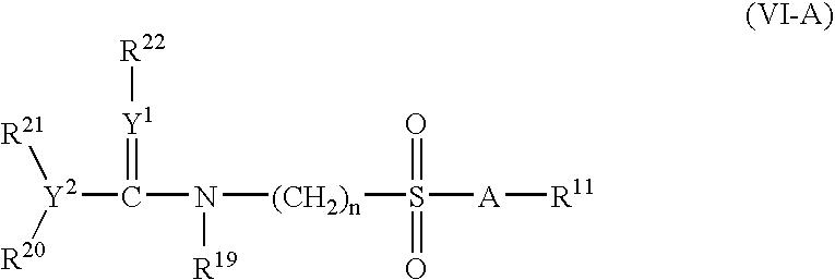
N([(CH2)n]S(=O)(=O)[A][R11])([R19])C(=[Y1][R22])[Y2]([R21])[R20]
